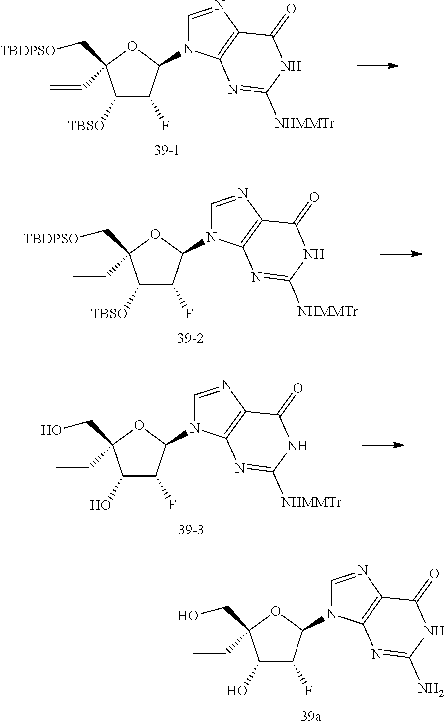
C1([TBSO])C(F)C(N2C=NC3=C2N=C([NHMMTr])NC3=O)OC1(C=C)C[TBDPSO].C1([TBSO])C(F)C(N2C=NC3=C2N=C([NHMMTr])NC3=O)OC1(CC)C[TBDPSO].C1(O)C(F)C(N2C=NC3=C2N=C([NHMMTr])NC3=O)OC1(CC)CO.C1(O)C(F)C(N2C=NC3=C2N=C(N)NC3=O)OC1(CC)CO
